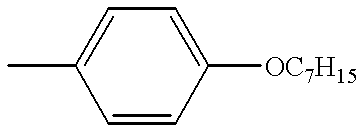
CC1=CC=C([OC7H15])C=C1
